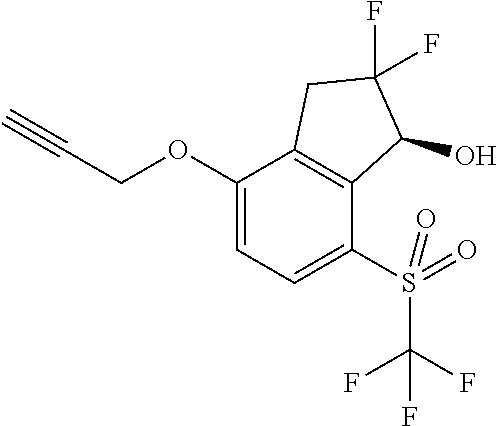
C(COC1=CC=C(S(C(F)(F)F)(=O)=O)C2=C1CC(F)(F)C2O)#C
